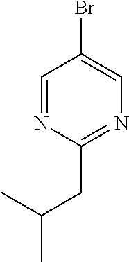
C1=NC(CC(C)C)=NC=C1Br
